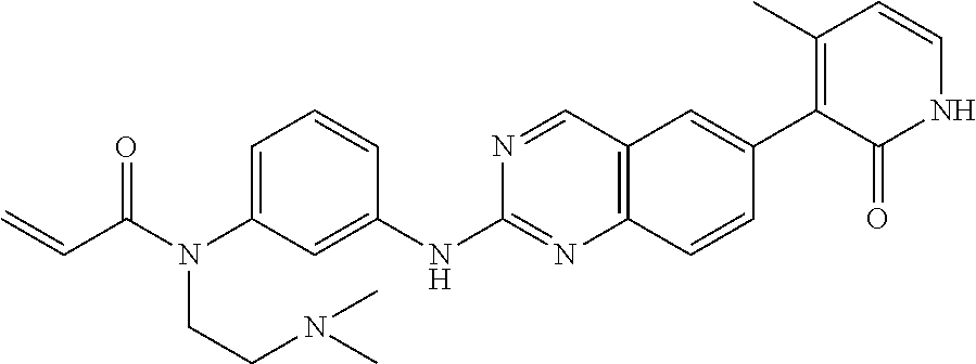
C1=C(N(C(C=C)=O)CCN(C)C)C=C(NC2=NC3=C(C=N2)C=C(C2=C(C)C=CNC2=O)C=C3)C=C1
